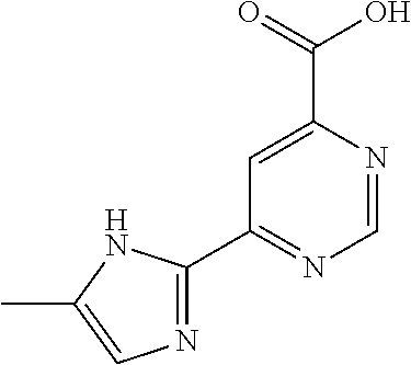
C1=C(C(=O)O)N=CN=C1C1=NC=C(C)N1
